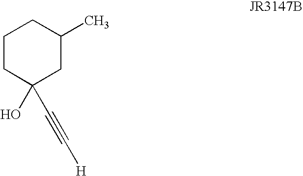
C1CC(O)(C#C[H])CC(C)C1
